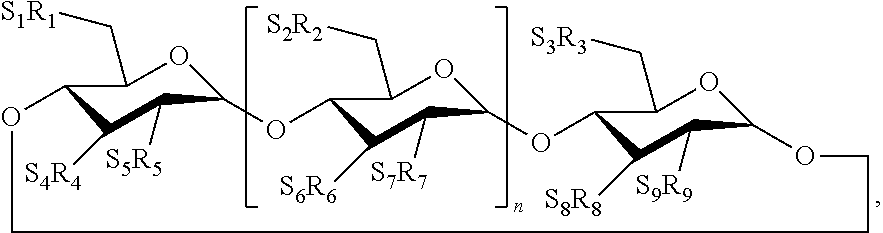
C12C([S4R4])C([S5R5])C(OC1C[S1R1])OC1C([S6R6])C([S7R7])C(OC1C[S2R2])OC1C([S8R8])C([S9R9])C(OC1C[S3R3])OCCCO2
